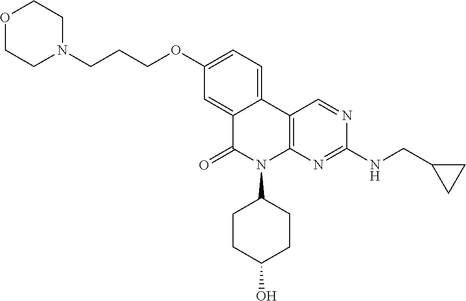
C12=CC(OCCCN3CCOCC3)=CC=C1C1=C(N(C3CCC(O)CC3)C2=O)N=C(NCC2CC2)N=C1
